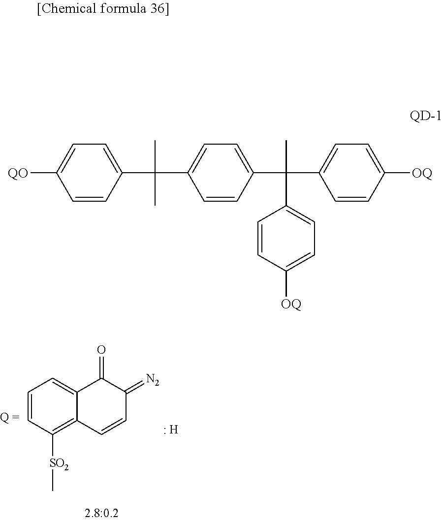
C1=CC([SO2]C)=C2C(=C1)C(=O)C(=[N2])C=C2.[H].C1=CC(C(C2=CC=C(C(C3=CC=C([OQ])C=C3)(C)C3=CC=C([OQ])C=C3)C=C2)(C)C)=CC=C1[QO]
